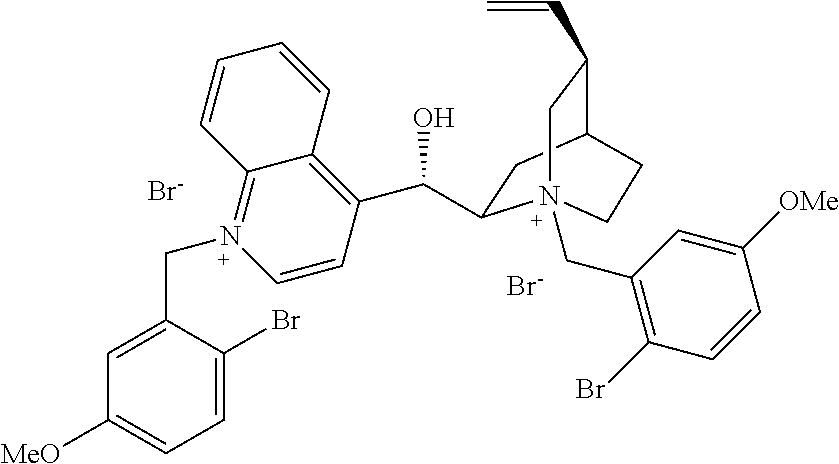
C1(C(O)C2=C3C(=N(CC4=CC([MeO])=CC=C4Br)C=C2)C=CC=C3)CC2C(C=C)CN1(CC1=C(Br)C=CC([OMe])=C1)CC2.[Br-].[Br-]
